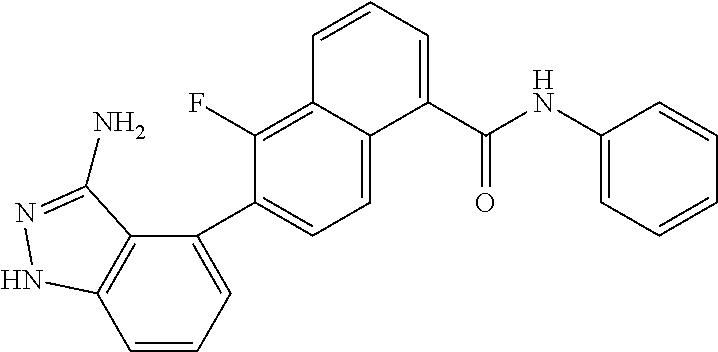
C1(C2=CC=C3C(=C2F)C=CC=C3C(NC2=CC=CC=C2)=O)=CC=CC2=C1C(N)=NN2
